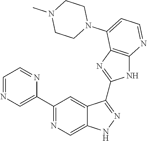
C1(C2=NC=C3C(=C2)C(C2=NC4=C(N2)N=CC=C4N2CCN(C)CC2)=NN3)=CN=CC=N1
